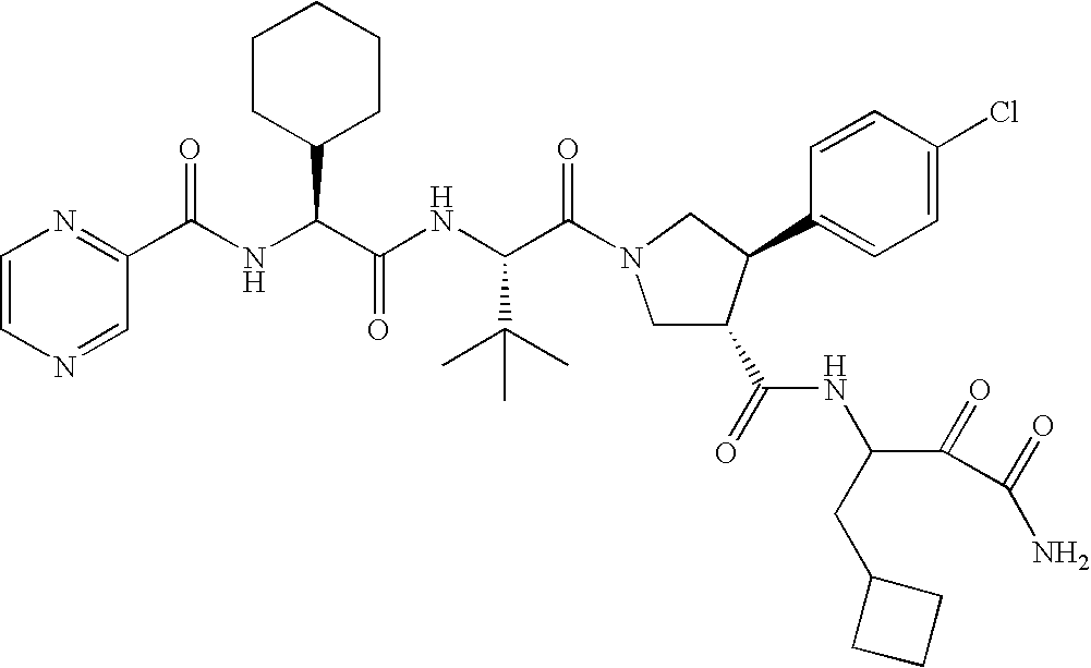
C1=CN=CC(C(NC(C(NC(C(=O)N2CC(C(NC(C(C(=O)N)=O)CC3CCC3)=O)C(C3=CC=C(Cl)C=C3)C2)C(C)(C)C)=O)C2CCCCC2)=O)=N1
